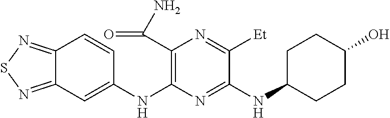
C1(NC2=C(C(N)=O)N=C([Et])C(NC3CCC(O)CC3)=N2)=CC2=NSN=C2C=C1
